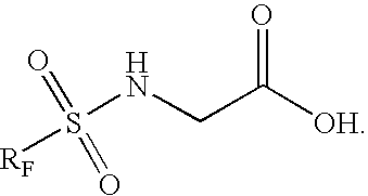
S(NCC([OH])=O)([RF])(=O)=O
